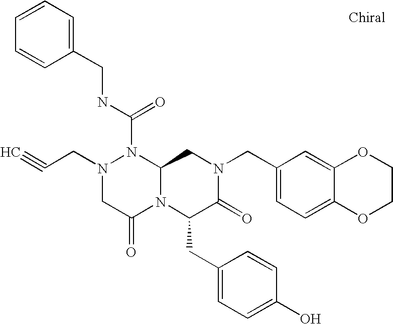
C(N1CC(=O)N2C(N1C(NCC1=CC=CC=C1)=O)CN(CC1=CC=C3C(=C1)OCCO3)C(=O)C2CC1=CC=C(O)C=C1)C#C
